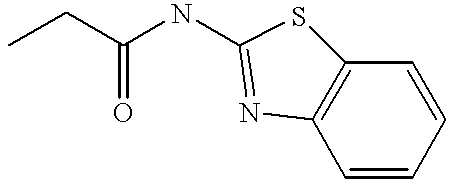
C1=CC=CC2=C1N=C(NC(CC)=O)S2
